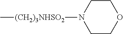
C1COCCN1[(CH2)3NHSO2]C
